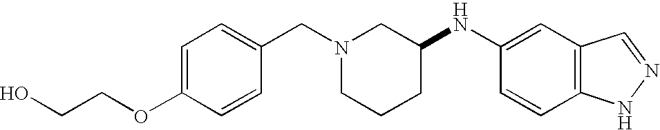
C1=C(OCCO)C=CC(CN2CCCC(NC3=CC4=C(C=C3)NN=C4)C2)=C1
